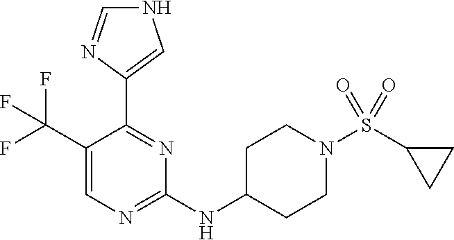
C1(NC2CCN(S(C3CC3)(=O)=O)CC2)=NC=C(C(F)(F)F)C(C2=CNC=N2)=N1
